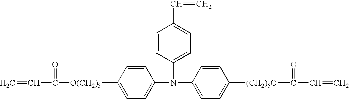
C1(N(C2=CC=C([O(CH2)5]C(=O)C=C)C=C2)C2=CC=C(C=C)C=C2)=CC=C([(CH2)5O]C(=O)C=C)C=C1
